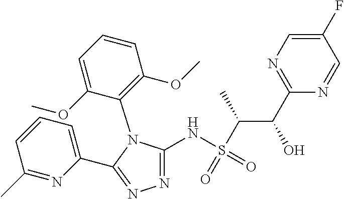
N1=C(NS(C(C(C2=NC=C(F)C=N2)O)C)(=O)=O)N(C2=C(OC)C=CC=C2OC)C(C2=CC=CC(C)=N2)=N1
